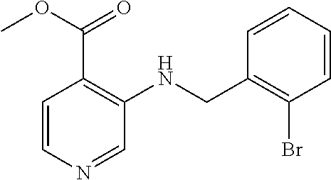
C1=CN=CC(NCC2=C(Br)C=CC=C2)=C1C(OC)=O
